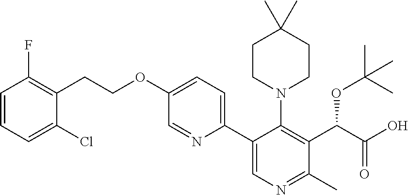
C1=CC=C(Cl)C(CCOC2=CC=C(C3=CN=C(C)C(C(C(O)=O)OC(C)(C)C)=C3N3CCC(C)(C)CC3)N=C2)=C1F
